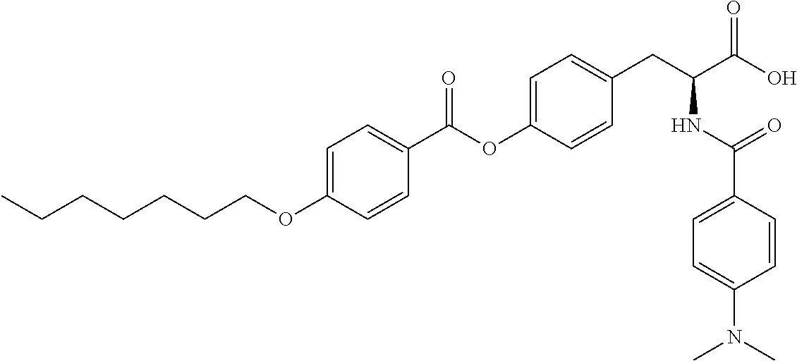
C1=C(OCCCCCCC)C=CC(C(OC2=CC=C(CC(C(O)=O)NC(C3=CC=C(N(C)C)C=C3)=O)C=C2)=O)=C1
